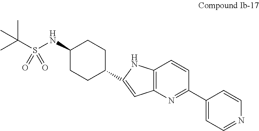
CC(S(NC1CCC(C2=CC3=C(N2)C=CC(C2=CC=NC=C2)=N3)CC1)(=O)=O)(C)C
